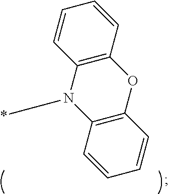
C1=CC2=C(C=C1)OC1=C(N2C*)C=CC=C1
